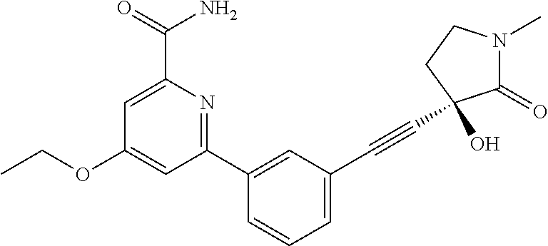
C1(OCC)=CC(C2=CC(C#CC3(O)C(=O)N(C)CC3)=CC=C2)=NC(C(=O)N)=C1
